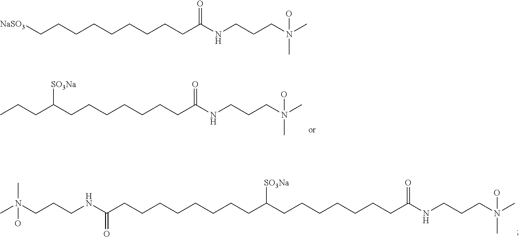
C(CCCCCCC(NCCCN(C)(O)C)=O)C(CCC)[SO3Na].C(CCCCCCCC(NCCCN(C)(C)O)=O)C(CCCCCCCC(NCCCN(C)(O)C)=O)[SO3Na].C(CCCCCCCCC(NCCCN(C)(O)C)=O)[NaSO3]
